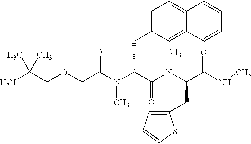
C(C(N(C(C(N(C)C(CC1=CC=CS1)C(NC)=O)=O)CC1=CC=C2C(=C1)C=CC=C2)C)=O)OCC(N)(C)C
